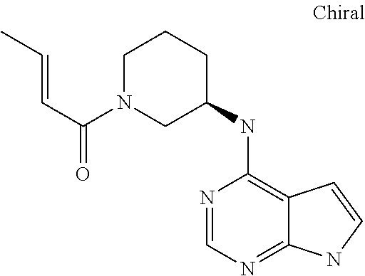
N1=CN=C2C(=C1NC1CCCN(C(C=CC)=O)C1)C=CN2
